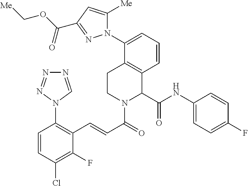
C1=CC(Cl)=C(F)C(C=CC(=O)N2C(C(NC3=CC=C(F)C=C3)=O)C3=C(CC2)C(N2C([Me])=CC(C(OC[Me])=O)=N2)=CC=C3)=C1N1N=NN=C1
